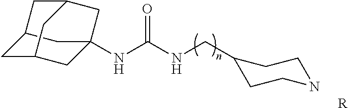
C12CC3(NC(NCC4CCNCC4)=O)CC(C1)CC(C2)C3.[R]
